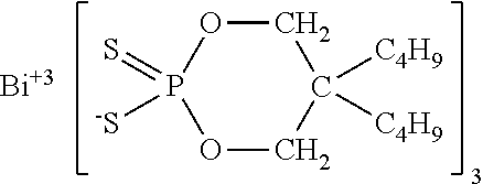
[Bi].O1CC([C4H9])([C4H9])COP1([-S])=S
